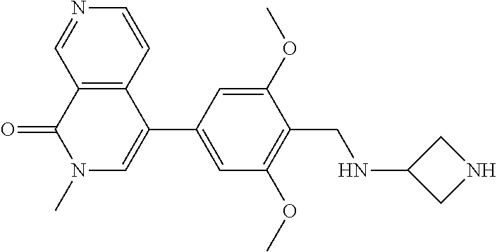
C12=C(C(C3=CC(OC)=C(CNC4CNC4)C(OC)=C3)=CN(C)C1=O)C=CN=C2
